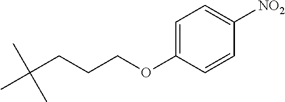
C1=C(OCCCC(C)(C)C)C=CC([NO2])=C1
